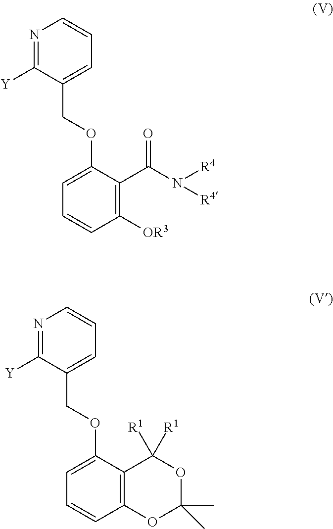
N1=C([Y])C(COC2=CC=CC([OR3])=C2C(N([R4])[R4])=O)=CC=C1.N1=C([Y])C(COC2=CC=CC3=C2C([R1])([R1])OC(C)(C)O3)=CC=C1
